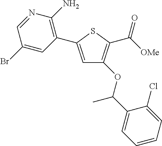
C1=C(C2=C(N)N=CC(Br)=C2)SC(C([OMe])=O)=C1OC(C1=CC=CC=C1Cl)C
